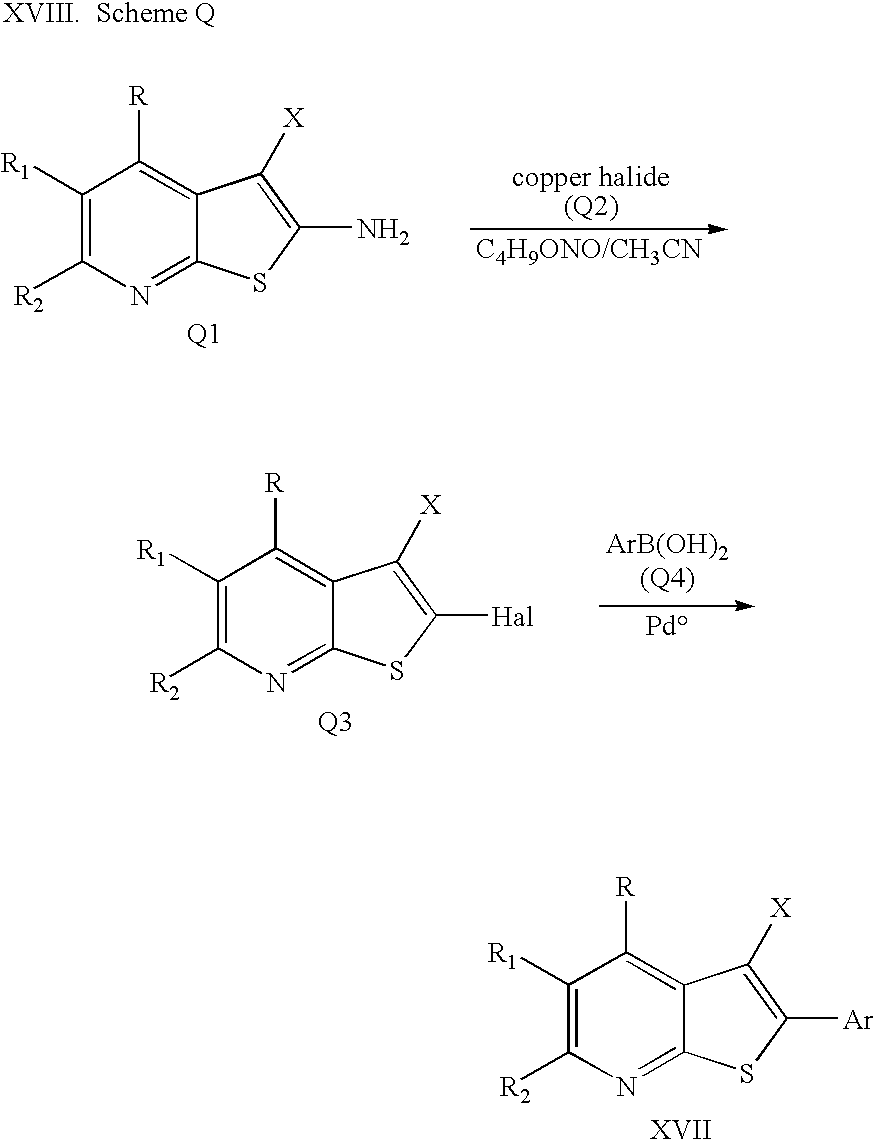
C1([R1])=C([R2])N=C2C(=C1[R])C([X])=C(N)S2.[Q1].C1([R1])=C([R2])N=C2C(=C1[R])C([X])=C([Ar])S2.C1([R1])=C([R2])N=C2C(=C1[R])C([X])=C([Hal])S2.[Q3]
